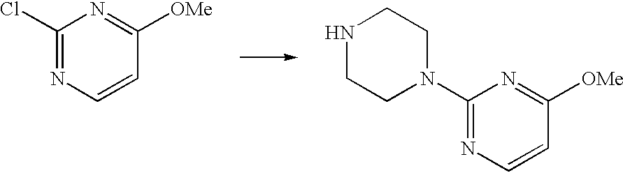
C1(Cl)=NC=CC([OMe])=N1.N1CCN(C2=NC=CC([OMe])=N2)CC1
